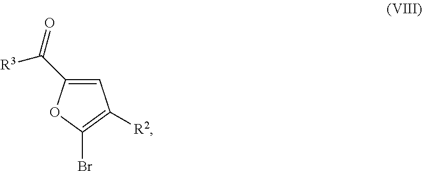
C1=C(C([R3])=O)OC(Br)=C1[R2]
